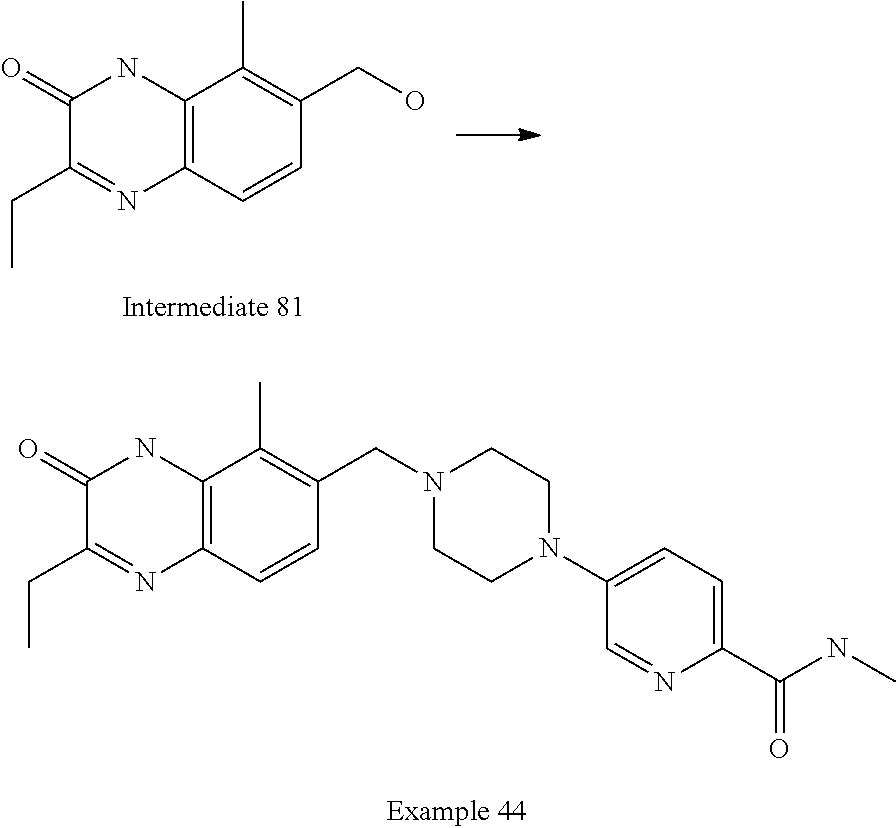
C1(N2CCN(CC3=C(C)C4=C(C=C3)N=C(CC)C(=O)N4)CC2)=CC=C(C(NC)=O)N=C1.C12=C(C=CC(CO)=C1C)N=C(CC)C(=O)N2
